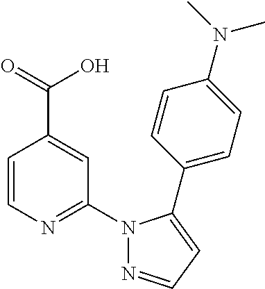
C1=CC(C(=O)O)=CC(N2N=CC=C2C2=CC=C(N(C)C)C=C2)=N1
